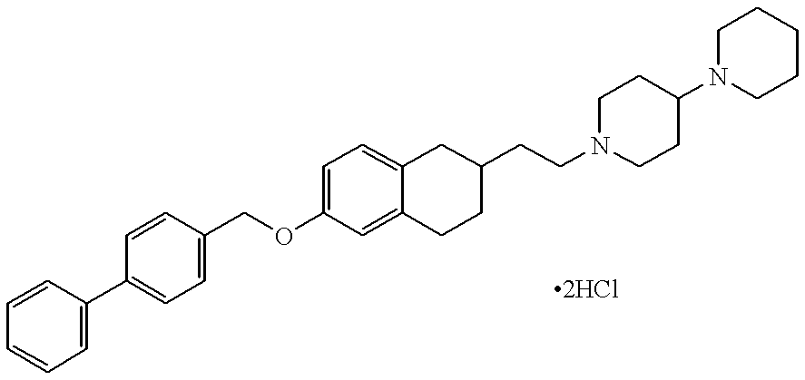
C1=CC=CC=C1C1=CC=C(COC2=CC=C3C(=C2)CCC(CCN2CCC(N4CCCCC4)CC2)C3)C=C1
